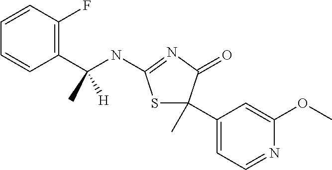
S1C(C2=CC=NC(OC)=C2)(C)C(=O)N=C1NC(C1=C(F)C=CC=C1)(C)[H]
